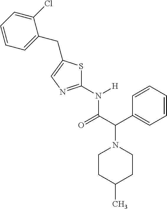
C1CC(C)CCN1C(C1=CC=CC=C1)C(N([H])C1=NC=C(CC2=CC=CC=C2Cl)S1)=O
